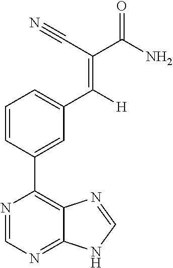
N1=CN=C2C(=C1C1=CC(C([H])=C(C(N)=O)C#N)=CC=C1)N=CN2
